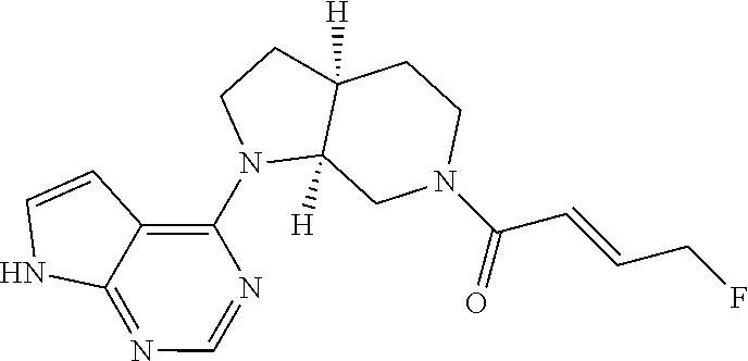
N1=CN=C2C(=C1N1CCC3([H])C1([H])CN(C(C=CCF)=O)CC3)C=CN2
